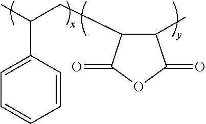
C1=CC(C(C)CC2C(C)C(=O)OC2=O)=CC=C1
